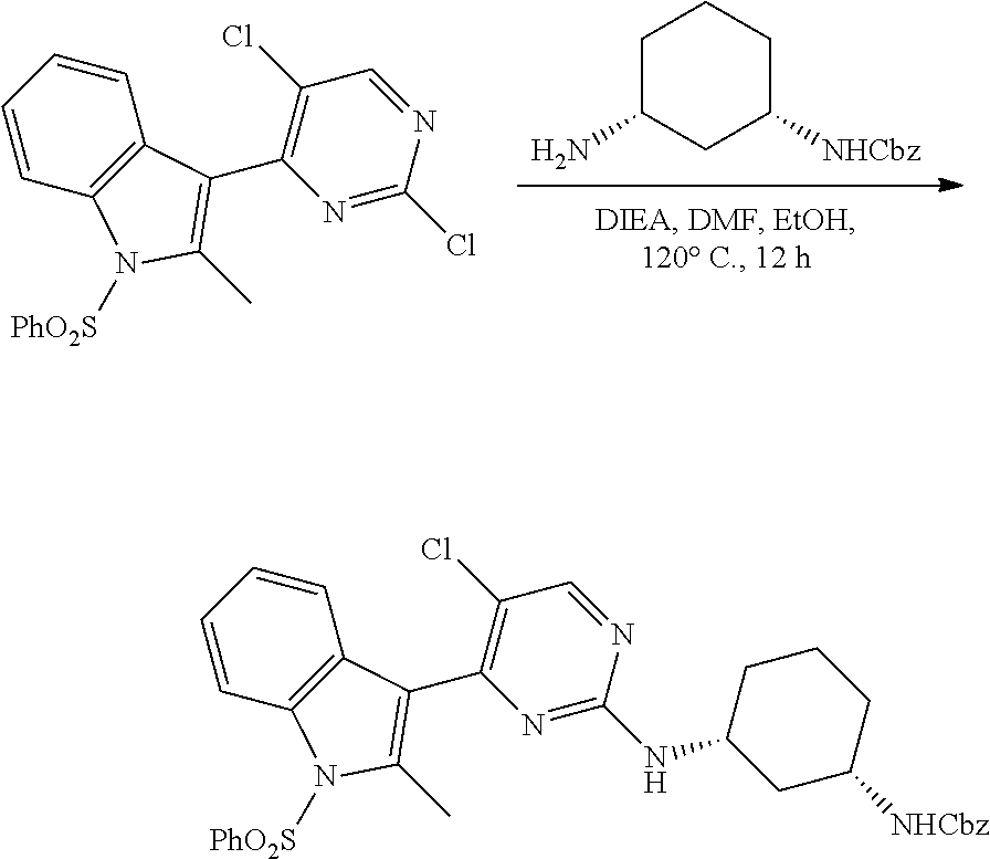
C1C(N)CC([NHCbz])CC1.C1(Cl)=C(C2=C(C)N([PhO2S])C3=C2C=CC=C3)N=C(Cl)N=C1.C1(Cl)=C(C2=C(C)N([PhO2S])C3=C2C=CC=C3)N=C(NC2CCCC([NHCbz])C2)N=C1
